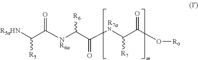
C([R5])([R5aHN])C([NR6a]C(C([R7aN]C(C(O[R0])=O)[R7])=O)[R6])=O
